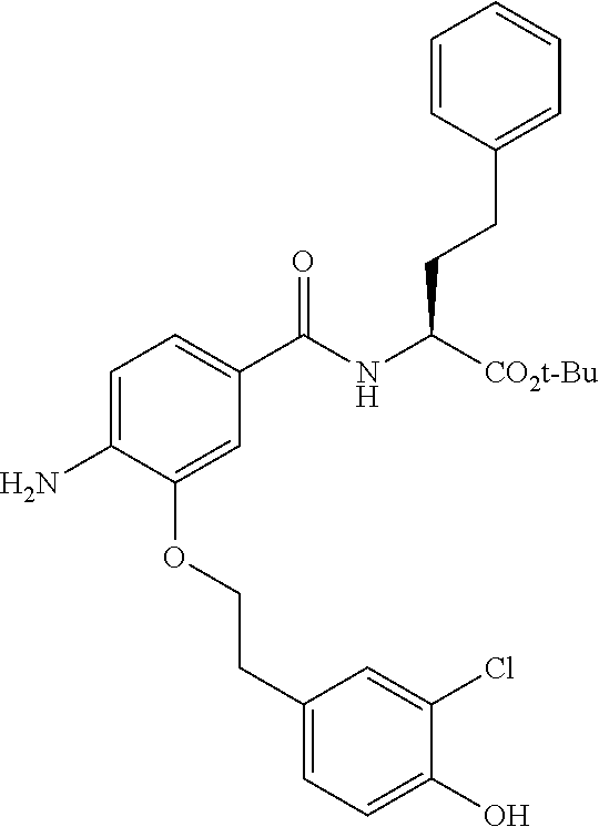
C1=C(N)C(OCCC2=CC=C(O)C(Cl)=C2)=CC(C(NC([CO2t-Bu])CCC2=CC=CC=C2)=O)=C1
